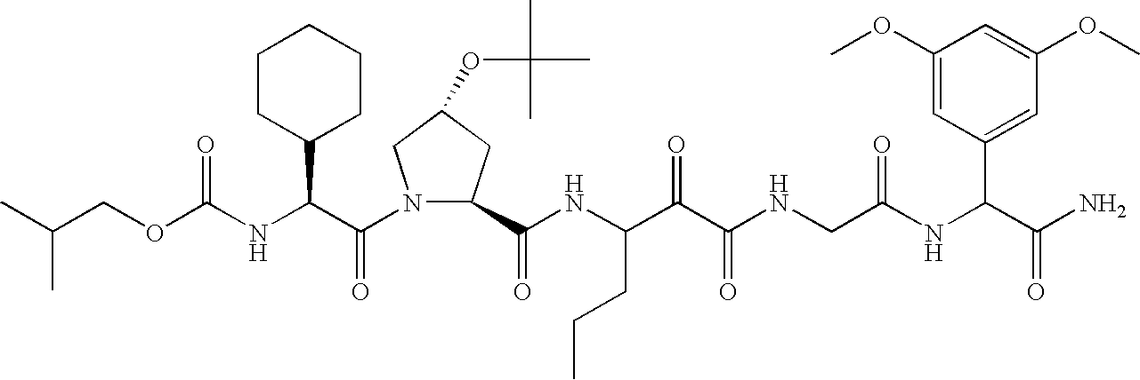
C(NC(C(N1C(C(NC(C(C(NCC(NC(C(N)=O)C2=CC(OC)=CC(OC)=C2)=O)=O)=O)CCC)=O)CC(OC(C)(C)C)C1)=O)C1CCCCC1)(=O)OCC(C)C
